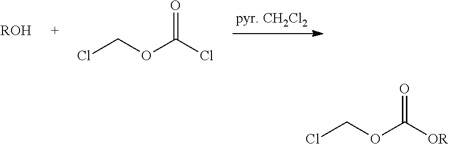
[ROH].ClCOC(Cl)=O.ClCOC([OR])=O
